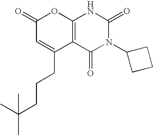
C1(=O)C=C(CCCC(C)(C)C)C2=C(O1)NC(=O)N(C1CCC1)C2=O
